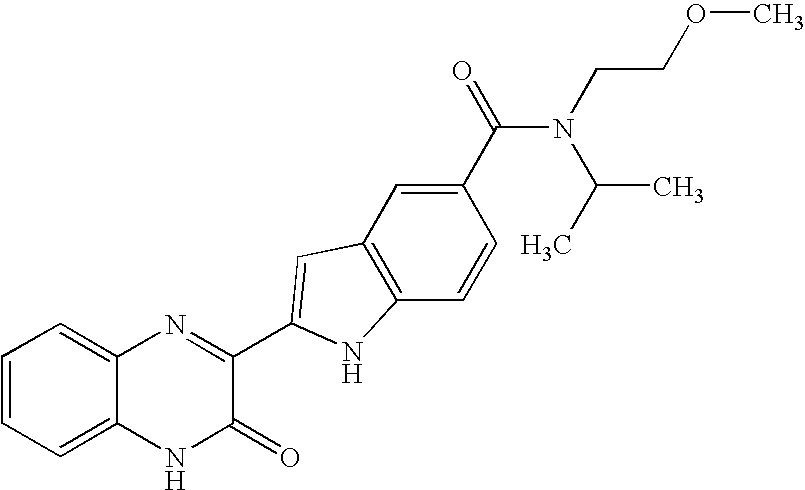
C1=C2C(=CC=C1)N=C(C1=CC3=C(C=CC(C(=O)N(C(C)C)CCOC)=C3)N1)C(=O)N2
